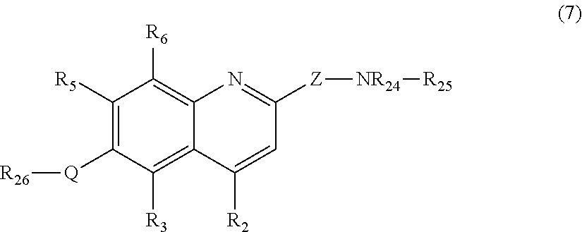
C1([R5])=C([Q][R26])C([R3])=C2C(=C1[R6])N=C([Z][NR24][R25])C=C2[R2]
